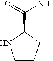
C1CCC(C(=O)N)N1
